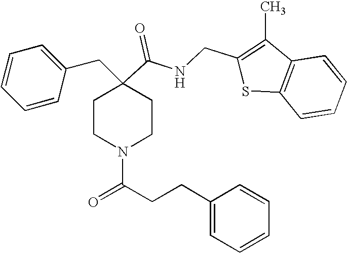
C1=CC=CC(CC2(C(=O)NCC3=C(C)C4=C(S3)C=CC=C4)CCN(C(CCC3=CC=CC=C3)=O)CC2)=C1
